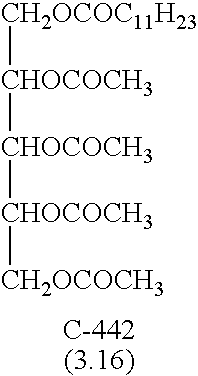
[CH2OCOC11H23][CHOCOCH3][CHOCOCH3][CHOCOCH3][CH2OCOCH3]
